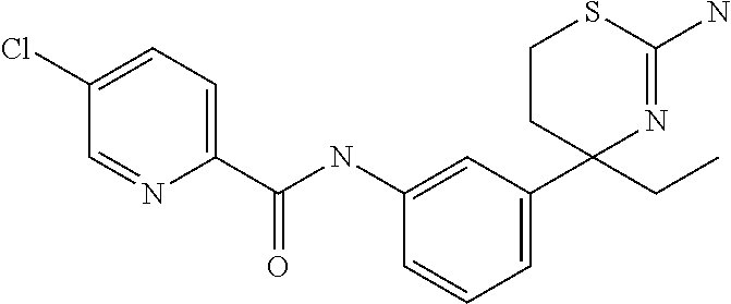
C1(C(NC2=CC(C3(CC)N=C(N)SCC3)=CC=C2)=O)=CC=C(Cl)C=N1
